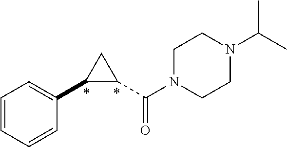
C1C(C(N2CCN(C(C)C)CC2)=O)C1C1=CC=CC=C1
